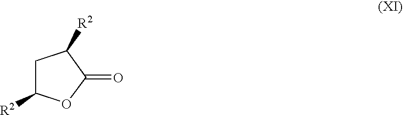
C1C([R2])OC(=O)C1[R2]
